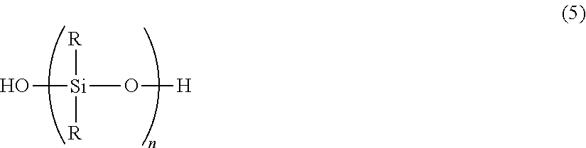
O[Si](O[H])([R])[R]
